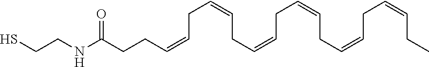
SCCNC(CCC=CCC=CCC=CCC=CCC=CCC=CCC)=O
